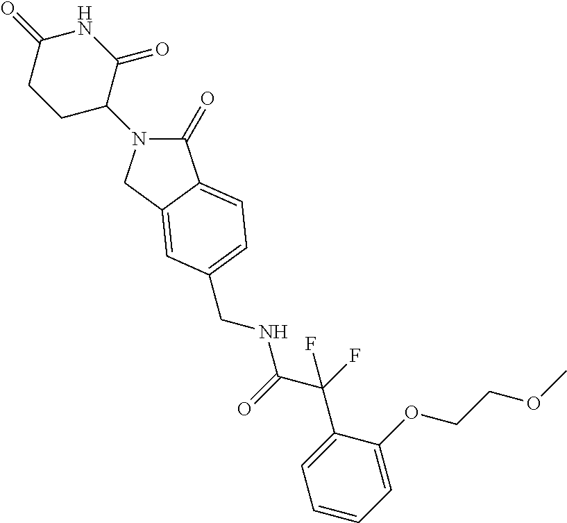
C1(=O)N(C2C(=O)NC(=O)CC2)CC2=CC(CNC(C(F)(C3=CC=CC=C3OCCOC)F)=O)=CC=C12
